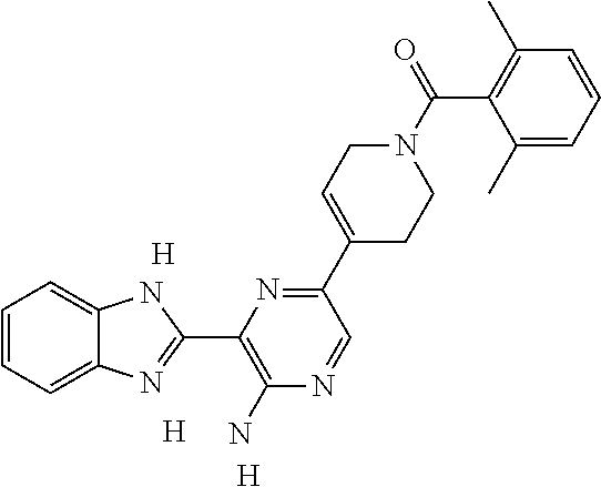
[H].[H].[H].C1=CC=C2C(=C1)NC(C1=C(N)N=CC(C3=CCN(C(=O)C4=C(C)C=CC=C4C)CC3)=N1)=N2
